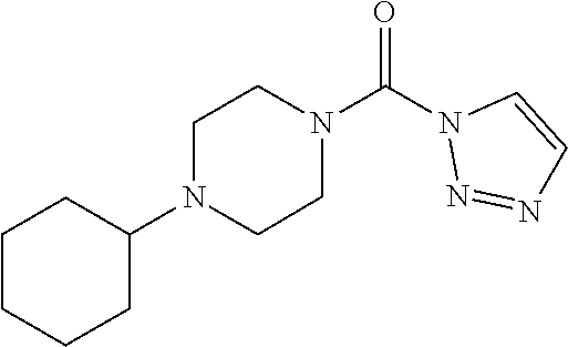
O=C(N1N=NC=C1)N1CCN(C2CCCCC2)CC1
